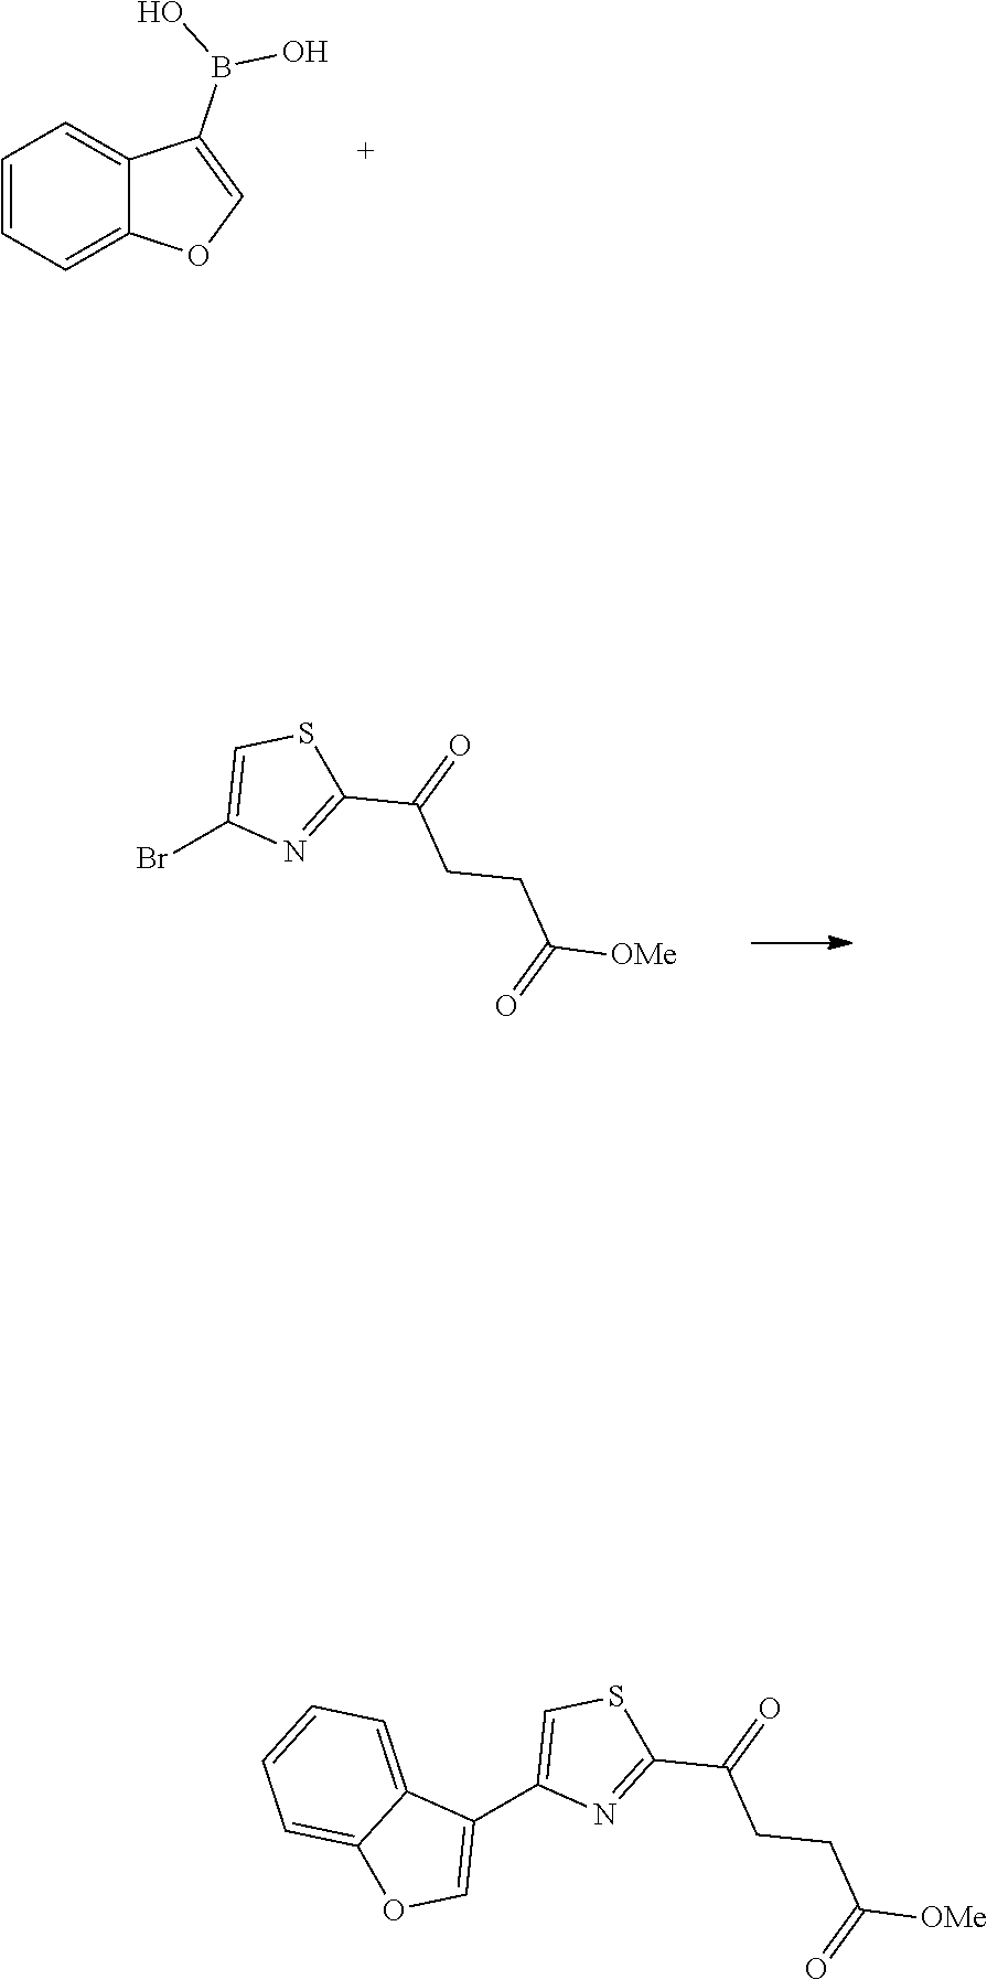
C1=CC=C2C(=C1)C(B(O)O)=CO2.BrC1=CSC(C(=O)CCC([OMe])=O)=N1.C1(C2=CSC(C(=O)CCC([OMe])=O)=N2)=COC2=CC=CC=C12
